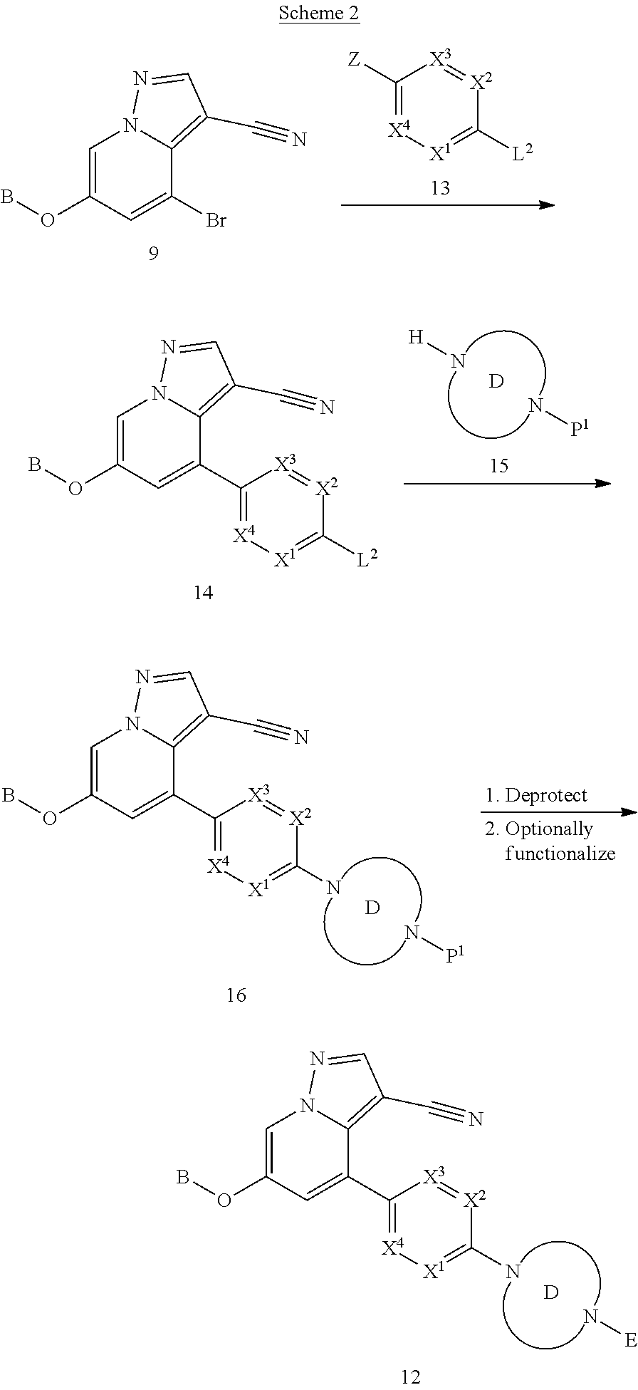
C1=C(OB)C=C(Br)C2=C(C#N)C=NN12.C1([Z])=[X4][X1]=C([L2])[X2]=[X3]1.C1=C(OB)C=C(C2=[X4][X1]=C([L2])[X2]=[X3]2)C2=C(C#N)C=NN12.[H]N.N[P1].[D].C1=C(OB)C=C(C2=[X4][X1]=C(N)[X2]=[X3]2)C2=C(C#N)C=NN12.N[P1].[D].C1=C(OB)C=C(C2=[X4][X1]=C(N)[X2]=[X3]2)C2=C(C#N)C=NN12.N[E].[D]
